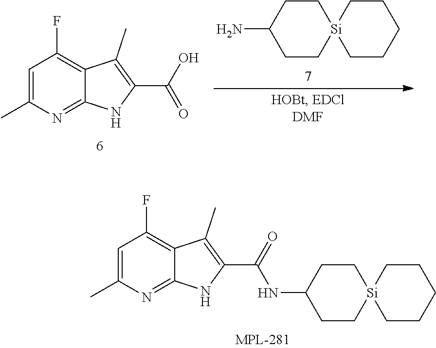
C1=C(C)N=C2C(=C1F)C(C)=C(C(O)=O)N2.[Si]12(CCCCC1)CCC(N)CC2.C1=C(C)N=C2C(=C1F)C(C)=C(C(=O)NC1CC[Si]3(CC1)CCCCC3)N2
